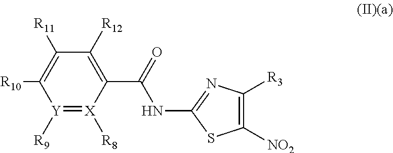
C1([R12])=C(C(=O)NC2=NC([R3])=C([NO2])S2)[X]([R8])=[Y]([R9])C([R10])=C1[R11]
